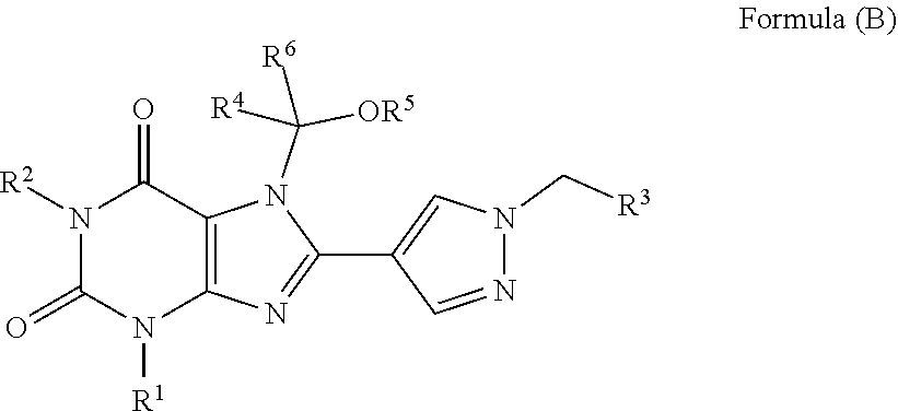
N1([R2])C(=O)N([R1])C2=C(C1=O)N(C([OR5])([R4])[R6])C(C1=CN(C[R3])N=C1)=N2
